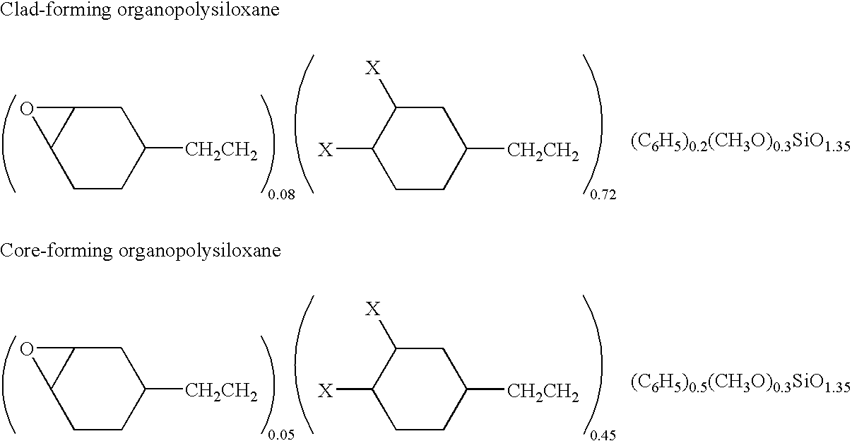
C1CC([CH2CH2])CC2C1O2.[X]C1CCC([CH2CH2])CC1[X].[(C6H5)0.2(CH3O)0.3SiO1.35].C1CC([CH2CH2])CC2C1O2.[X]C1CCC([CH2CH2])CC1[X].[(C6H5)0.5(CH3O)0.3SiO1.35]
